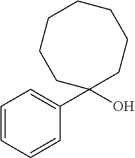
C1=CC=CC(C2(O)CCCCCCC2)=C1
